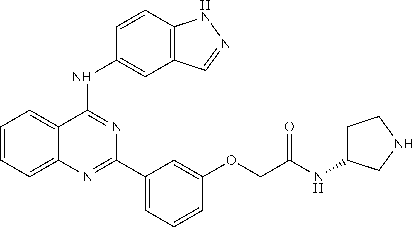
C1=CC=C2C(=C1)C(NC1=CC3=C(C=C1)NN=C3)=NC(C1=CC=CC(OCC(NC3CCNC3)=O)=C1)=N2
